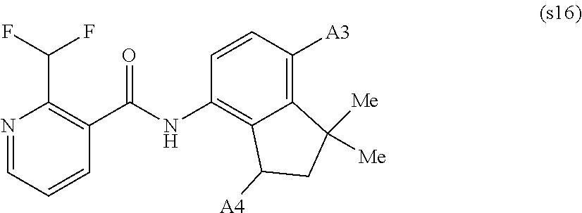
N1=CC=CC(C(NC2=C3C(=C([A3])C=C2)C([Me])([Me])CC3[A4])=O)=C1C(F)F
